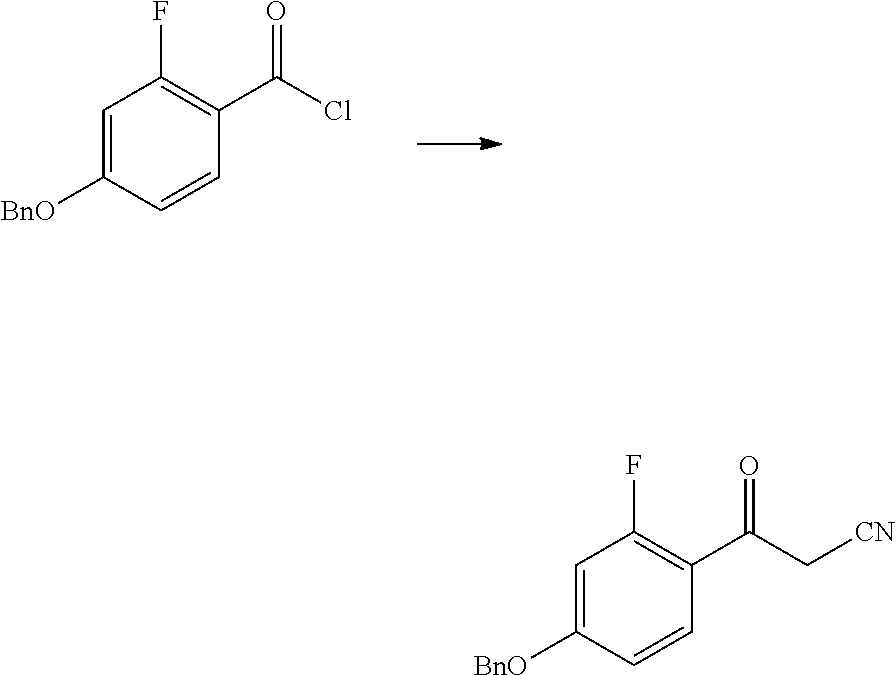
C1=C([BnO])C=CC(C(Cl)=O)=C1F.C1=C([BnO])C=CC(C(C[CN])=O)=C1F
